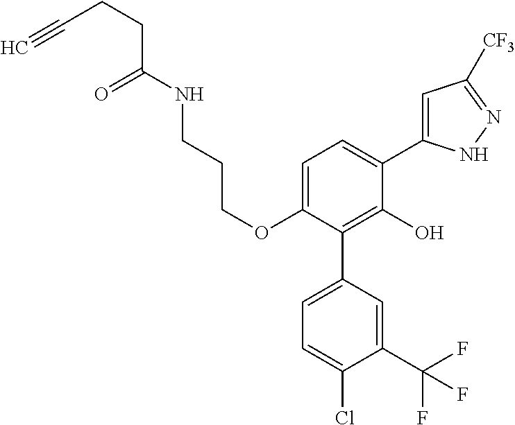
C1(OCCCNC(CCC#C)=O)=CC=C(C2=CC([CF3])=NN2)C(O)=C1C1=CC=C(Cl)C(C(F)(F)F)=C1
